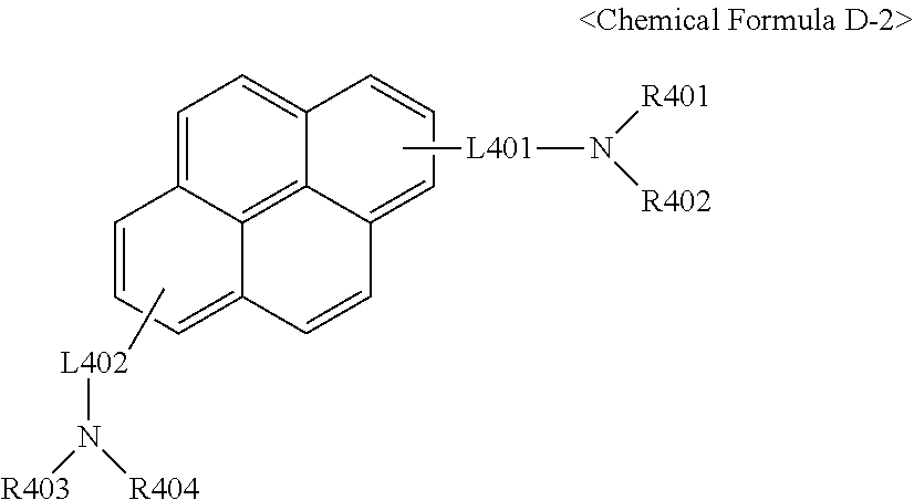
C1=C2C3=C4C(=C1)C=CC=C4C=CC3=CC=C2.C[L401]N([R401])[R402].[L402](C)N([R403])[R404]
